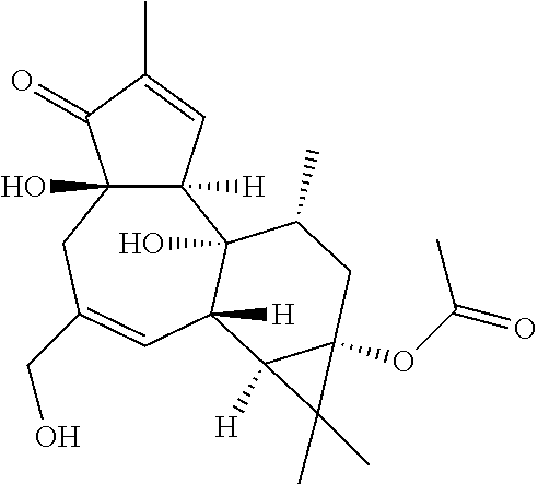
C12([H])C(O)(CC(CO)=CC3([H])C1(O)C(C)CC1(OC(C)=O)C3([H])C1(C)C)C(=O)C(C)=C2
